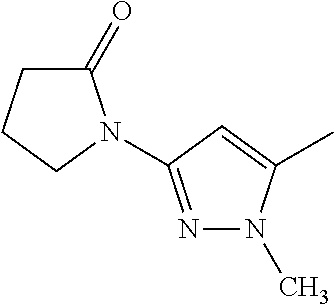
C1(=O)CCCN1C1=NN(C)C(C)=C1
